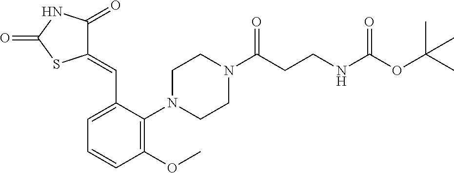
C1(=CC2=CC=CC(OC)=C2N2CCN(C(CCNC(OC(C)(C)C)=O)=O)CC2)C(=O)NC(=O)S1
